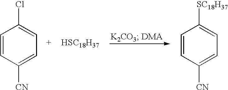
C1=CC([CN])=CC=C1Cl.[HSC18H37].C1=CC([CN])=CC=C1[SC18H37]
